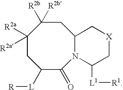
C1([R2a])([R2a])CC([L][R])C(=O)N2C(CC1([R2b])[R2b])C[X]CC2[L1][R1]
